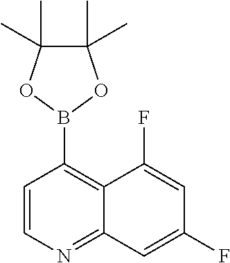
C1=CN=C2C(=C1B1OC(C)(C)C(C)(C)O1)C(F)=CC(F)=C2
